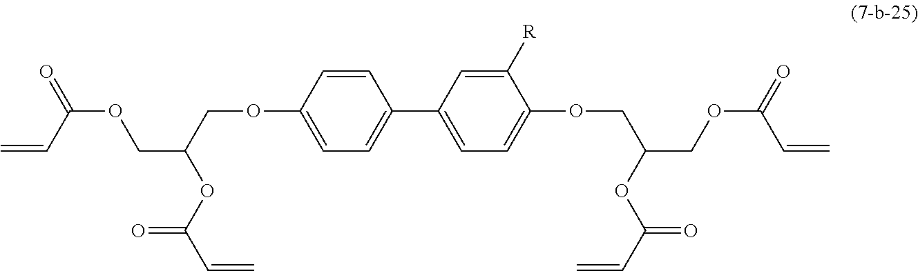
C1=CC(OCC(OC(=O)C=C)COC(C=C)=O)=CC=C1C1=CC=C(OCC(OC(=O)C=C)COC(C=C)=O)C([R])=C1
